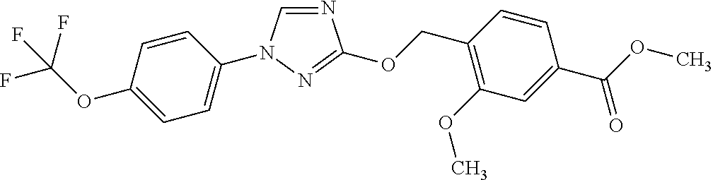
N1=CN(C2=CC=C(OC(F)(F)F)C=C2)N=C1OCC1=C(OC)C=C(C(OC)=O)C=C1
